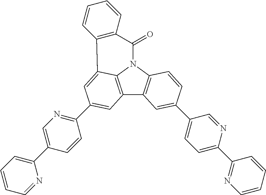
C12=C3N(C4=C1C=C(C1=CC=C(C5=NC=CC=C5)N=C1)C=C4)C(=O)C1=C(C3=CC(C3=NC=C(C4=CC=CC=N4)C=C3)=C2)C=CC=C1
